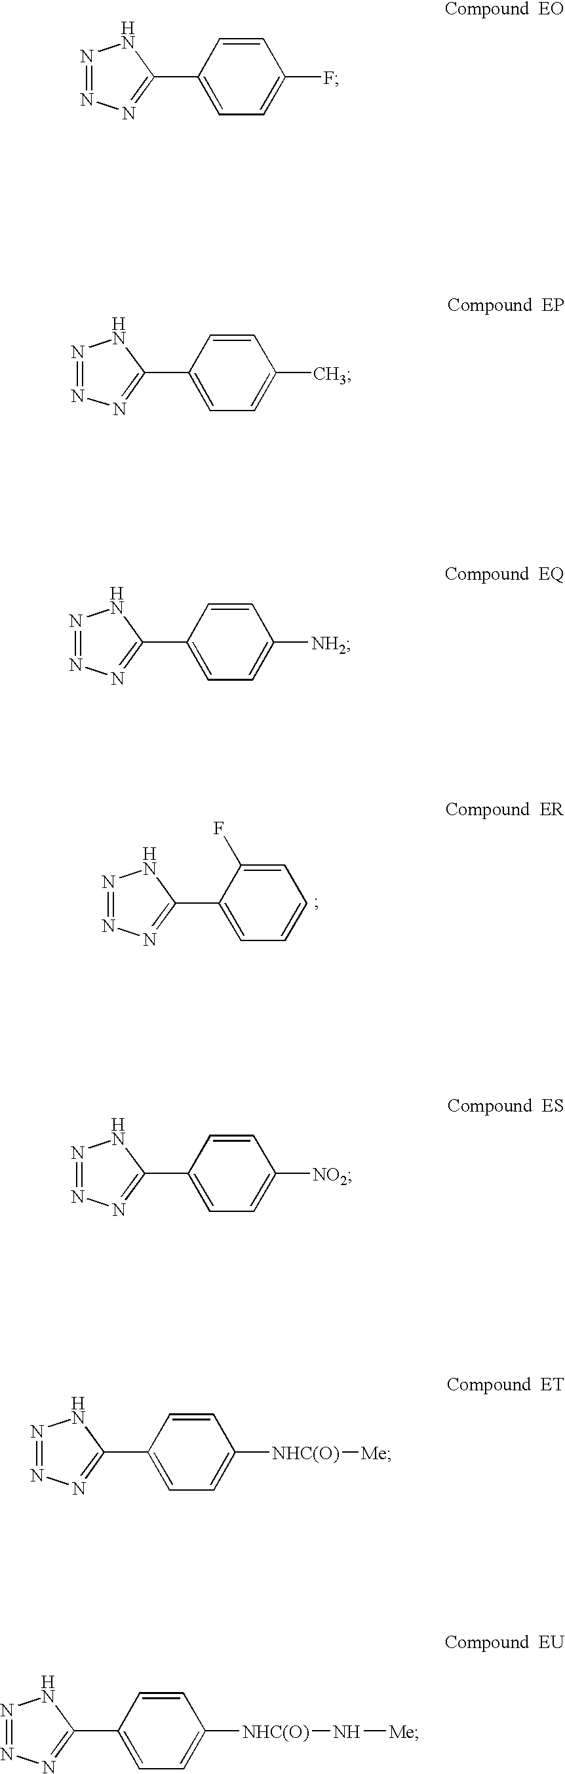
C1=CC(C2=NN=NN2)=CC=C1[NHC(O)][Me].C1=CC(C2=NN=NN2)=CC=C1[NHC(O)]N[Me].C1=CC(C2=NN=NN2)=CC=C1F.C1=CC(C2=NN=NN2)=CC=C1C.C1=CC(C2=NN=NN2)=CC=C1[NH2].C1=CC(C2=NN=NN2)=CC=C1[NO2].C1=C(F)C(C2=NN=NN2)=CC=C1
